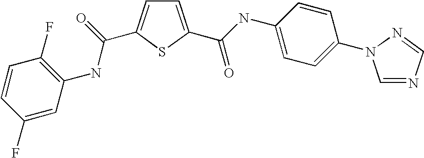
C1=C(C(=O)NC2=CC=C(N3C=NC=N3)C=C2)SC(C(=O)NC2=C(F)C=CC(F)=C2)=C1
